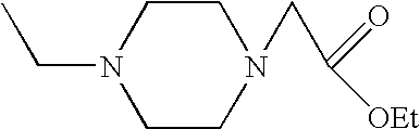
CCN1CCN(CC([OEt])=O)CC1
